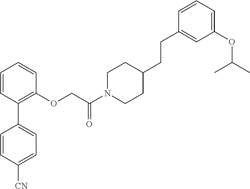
C1=CC(C2=CC=C([CN])C=C2)=C(OCC(N2CCC(CCC3=CC(OC(C)C)=CC=C3)CC2)=O)C=C1
